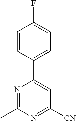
C1=CC(C2=CC([CN])=NC(C)=N2)=CC=C1F
